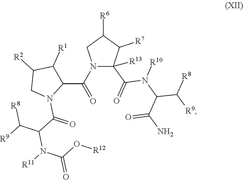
C1(C(N2C(C(=O)N(C(C([R9])[R8])C(N)=O)[R10])([R13])C([R7])C([R6])C2)=O)C([R1])C([R2])CN1C(=O)C(N([R11])C(=O)O[R12])C([R8])[R9]
